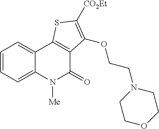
C1=CC=C2C(=C1)C1=C(C(=O)N2[Me])C(OCCN2CCOCC2)=C([CO2Et])S1
